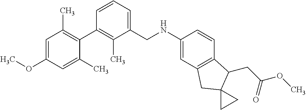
C1(CNC2=CC3=C(C=C2)C(CC(OC)=O)C2(C3)CC2)=CC=CC(C2=C(C)C=C(OC)C=C2C)=C1C
